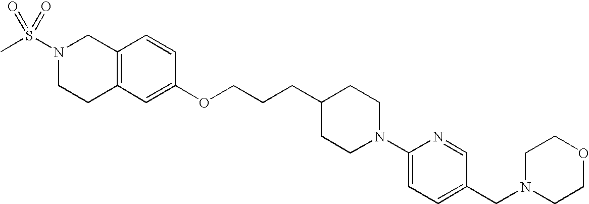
C12=C(C=C(OCCCC3CCN(C4=CC=C(CN5CCOCC5)C=N4)CC3)C=C1)CCN(S(C)(=O)=O)C2
